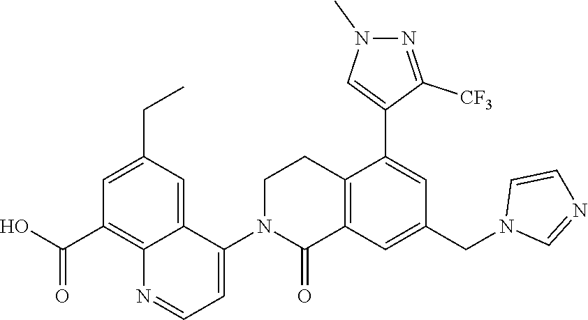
C1N(C2=CC=NC3=C(C(=O)O)C=C(CC)C=C23)C(=O)C2=C(C1)C(C1=CN(C)N=C1[CF3])=CC(CN1C=NC=C1)=C2
